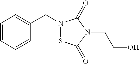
C1=CC=CC(CN2SC(=O)N(CCO)C2=O)=C1
